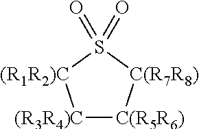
[(R3R4)C]1[C(R5R6)][C(R7R8)]S(=O)(=O)[(R1R2)C]1
